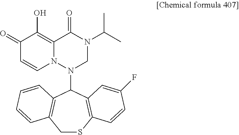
C1(=O)C=CN2C(=C1O)C(=O)N(C(C)C)CN2C1C2=C(CSC3=C1C=C(F)C=C3)C=CC=C2
